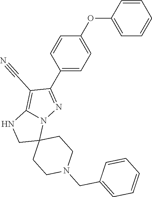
C1=C(OC2=CC=C(C3=NN4C(=C3C#N)NCC43CCN(CC4=CC=CC=C4)CC3)C=C2)C=CC=C1
